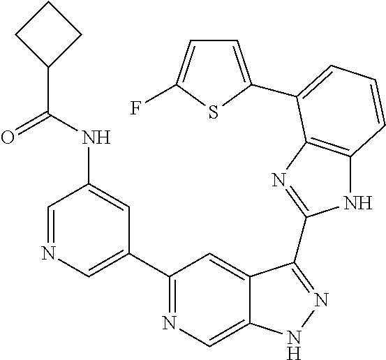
C1=NC=C(C2=NC=C3C(=C2)C(C2=NC4=C(N2)C=CC=C4C2=CC=C(F)S2)=NN3)C=C1NC(C1CCC1)=O
